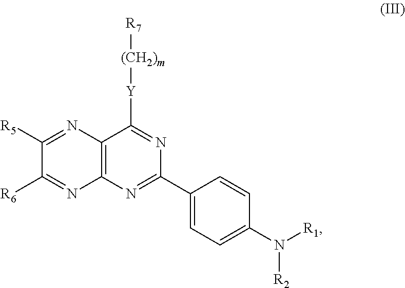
C12=C(N=C(C3=CC=C(N([R2])[R1])C=C3)N=C1[Y][(CH2)m][R7])N=C([R6])C([R5])=N2
